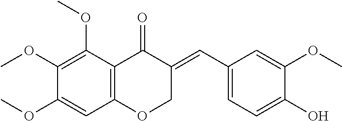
C12=C(C(OC)=C(OC)C(OC)=C1)C(=O)C(=CC1=CC=C(O)C(OC)=C1)CO2
